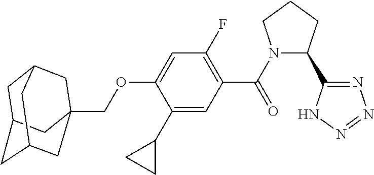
C(OC1=CC(F)=C(C(N2C(C3=NN=NN3)CCC2)=O)C=C1C1CC1)C12CC3CC(CC(C1)C3)C2
